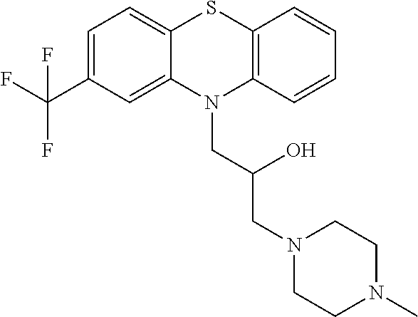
C1=C(C(F)(F)F)C=C2C(=C1)SC1=C(N2CC(CN2CCN(C)CC2)O)C=CC=C1
